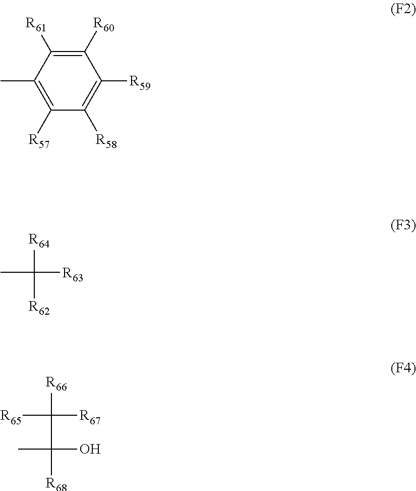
C1(C)=C([R57])C([R58])=C([R59])C([R60])=C1[R61].[R64]C(C)([R63])[R62].[R66]C([R65])([R67])C(O)(C)[R68]
